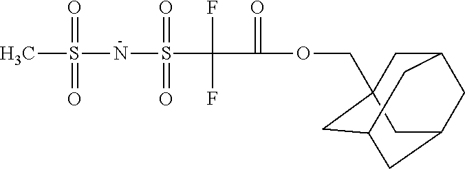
CS(NS(C(C(OCC12CC3CC(CC(C1)C3)C2)=O)(F)F)(=O)=O)(=O)=O
